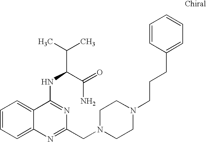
C1=CC=C2C(=C1)C(NC(C(C)C)C(=O)N)=NC(CN1CCN(CCCC3=CC=CC=C3)CC1)=N2
